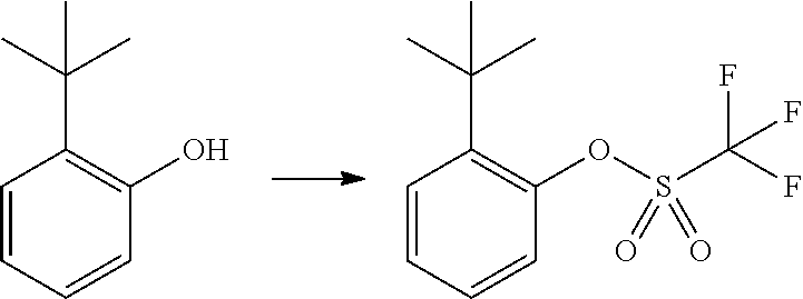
C1=CC=CC(O)=C1C(C)(C)C.C1=CC=CC(OS(C(F)(F)F)(=O)=O)=C1C(C)(C)C
